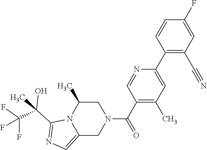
N1=CC(C(=O)N2CC(C)N3C(=CN=C3C(C)(C(F)(F)F)O)C2)=C(C)C=C1C1=C(C#N)C=C(F)C=C1
